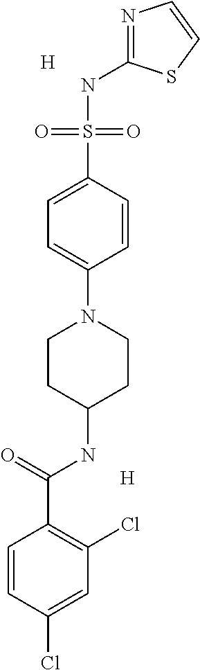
N1=C(NS(C2=CC=C(N3CCC(NC(=O)C4=C(Cl)C=C(Cl)C=C4)CC3)C=C2)(=O)=O)SC=C1.[H].[H]
